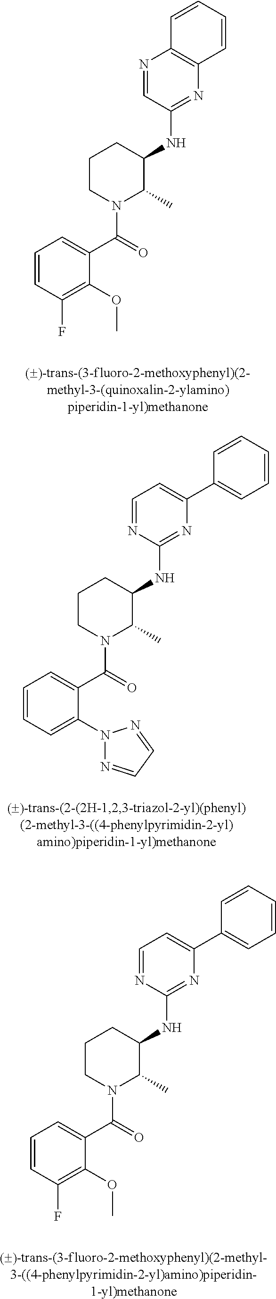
C1=CC(F)=C(OC)C(C(=O)N2C(C)C(NC3=NC4=C(N=C3)C=CC=C4)CCC2)=C1.C1=CC=C(N2N=CC=N2)C(C(=O)N2C(C)C(NC3=NC(C4=CC=CC=C4)=CC=N3)CCC2)=C1.C1=CC(F)=C(OC)C(C(=O)N2C(C)C(NC3=NC(C4=CC=CC=C4)=CC=N3)CCC2)=C1
